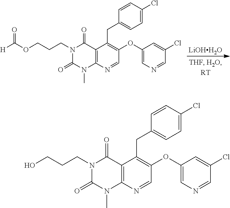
C12=C(N=CC(OC3=CN=CC(Cl)=C3)=C1CC1=CC=C(Cl)C=C1)N(C)C(=O)N(CCCOC([H])=O)C2=O.[LiOHH2O].C12=C(N=CC(OC3=CN=CC(Cl)=C3)=C1CC1=CC=C(Cl)C=C1)N(C)C(=O)N(CCCO)C2=O
